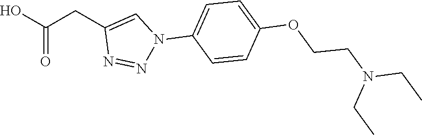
OC(CC1=CN(C2=CC=C(OCCN(CC)CC)C=C2)N=N1)=O
